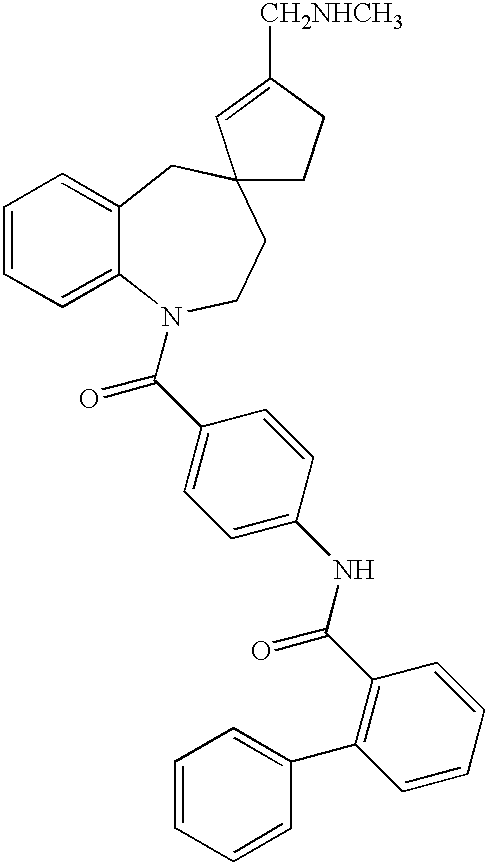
C1=CC=C2C(=C1)CC1(CCN2C(C2=CC=C(NC(C3=C(C4=CC=CC=C4)C=CC=C3)=O)C=C2)=O)CCC([CH2NHCH3])=C1
